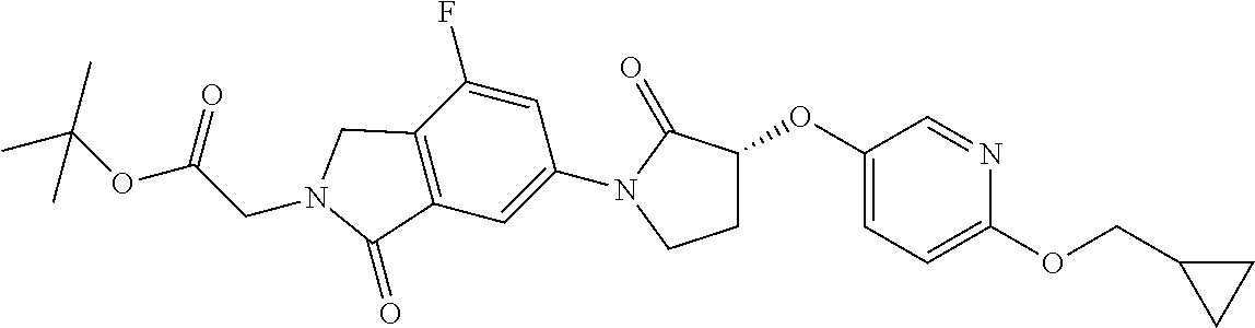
C1(OC2CCN(C3=CC4=C(C(F)=C3)CN(CC(OC(C)(C)C)=O)C4=O)C2=O)=CC=C(OCC2CC2)N=C1
